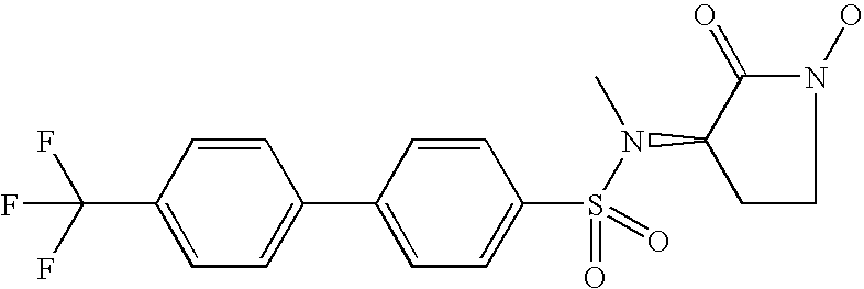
C1=C(C(F)(F)F)C=CC(C2=CC=C(S(=O)(=O)N(C)C3C(=O)N(O)CC3)C=C2)=C1
